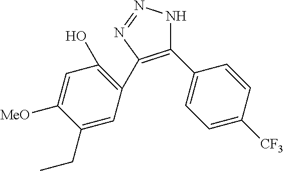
C1(C2=CC=C([CF3])C=C2)=C(C2=C(O)C=C([MeO])C(CC)=C2)N=NN1
